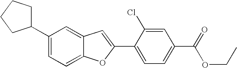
C1=C(Cl)C(C2=CC3=CC(C4CCCC4)=CC=C3O2)=CC=C1C(=O)OCC
